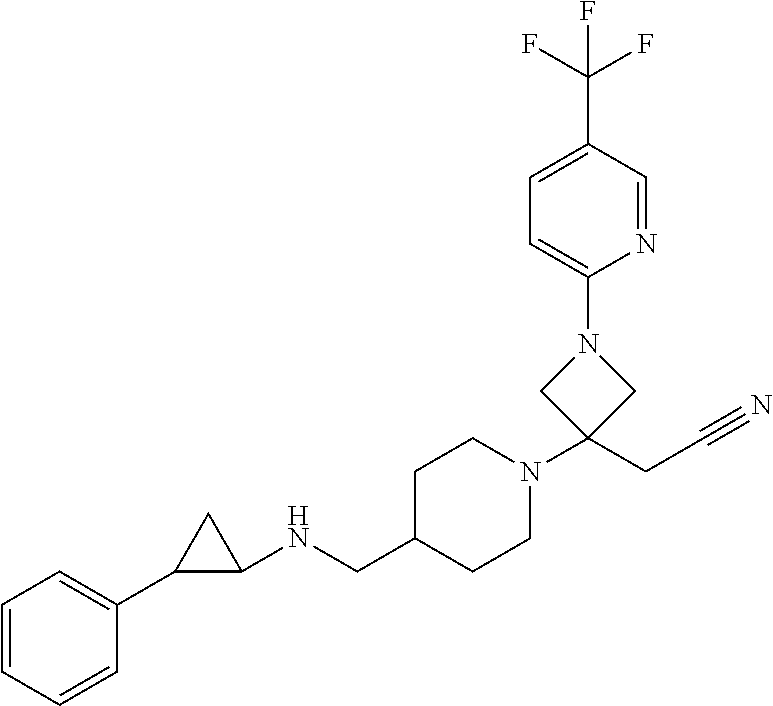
C1(NCC2CCN(C3(CC#N)CN(C4=CC=C(C(F)(F)F)C=N4)C3)CC2)CC1C1=CC=CC=C1
